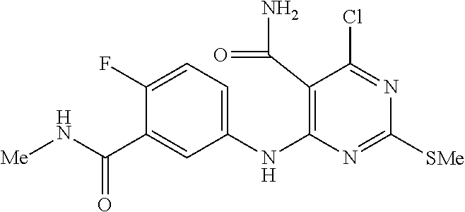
C1(NC2=C(C(N)=O)C(Cl)=NC([SMe])=N2)=CC=C(F)C(C(N[Me])=O)=C1
